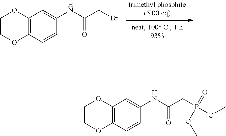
P(CC(=O)NC1=CC2=C(OCCO2)C=C1)(OC)(OC)=O.BrCC(=O)NC1=CC2=C(OCCO2)C=C1
